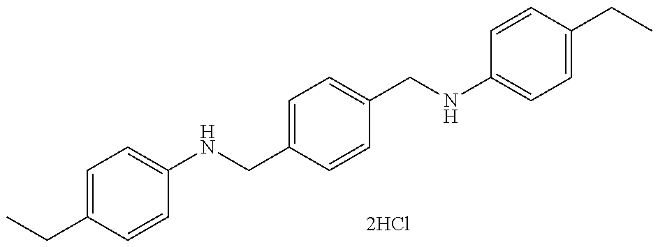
C1=C(CC)C=CC(NCC2=CC=C(CNC3=CC=C(CC)C=C3)C=C2)=C1
